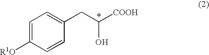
C1=C([R1O])C=CC(CC([COOH])O)=C1
